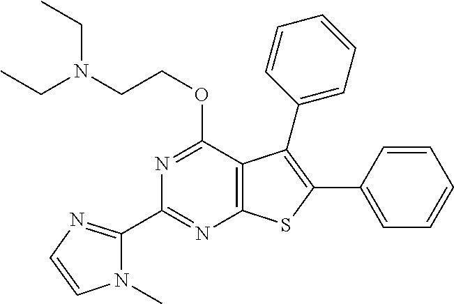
N1=C(OCCN(CC)CC)C2=C(N=C1C1=NC=CN1C)SC(C1=CC=CC=C1)=C2C1=CC=CC=C1
